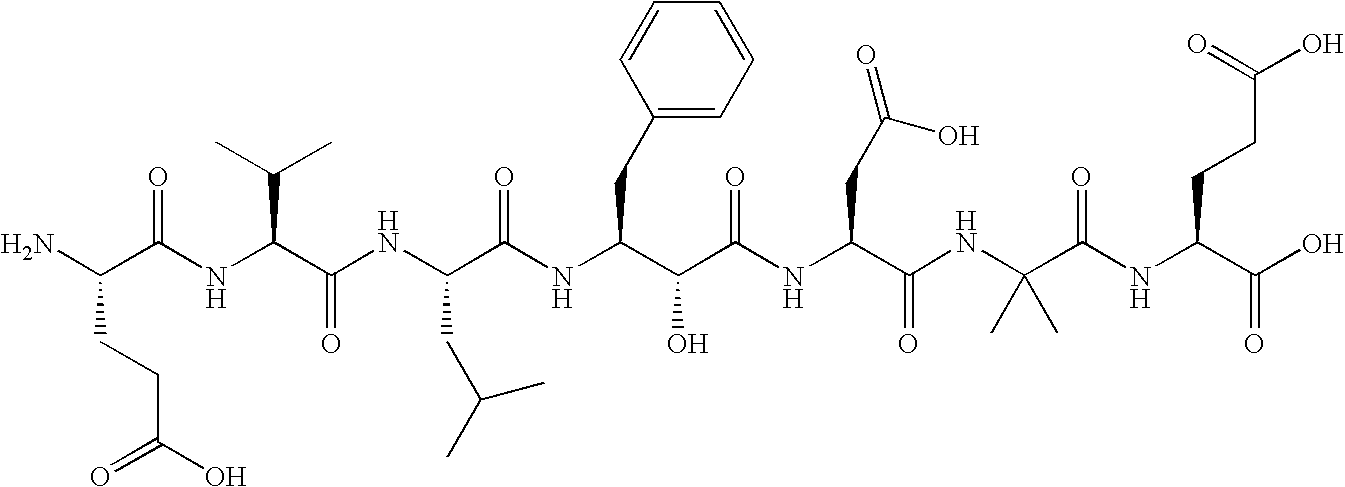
NC(CCC(=O)O)C(=O)NC(C(C)C)C(=O)NC(CC(C)C)C(NC(CC1=CC=CC=C1)C(O)C(=O)NC(CC(O)=O)C(=O)NC(C(=O)NC(C(O)=O)CCC(=O)O)(C)C)=O
